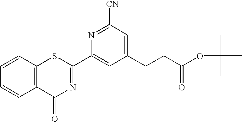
C1=CC2=C(C=C1)C(=O)N=C(C1=CC(CCC(OC(C)(C)C)=O)=CC([CN])=N1)S2
